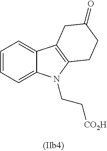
C1=CC=C2C(=C1)C1=C(N2CC[CO2H])CCC(=O)C1
